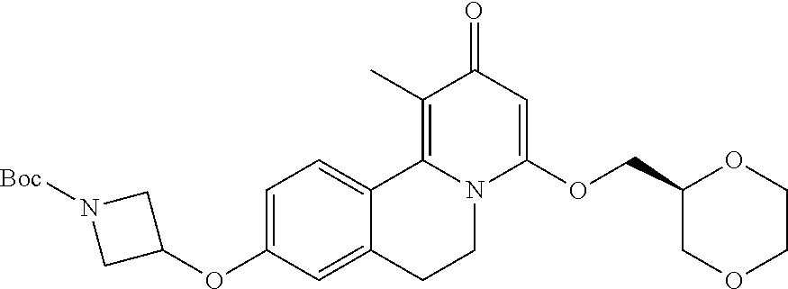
C1=C(OC2CN([Boc])C2)C=C2C(=C1)C1=C(C)C(=O)C=C(OCC3COCCO3)N1CC2
